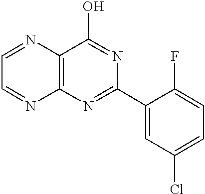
C1=NC2=C(N=C1)N=C(C1=CC(Cl)=CC=C1F)N=C2O
